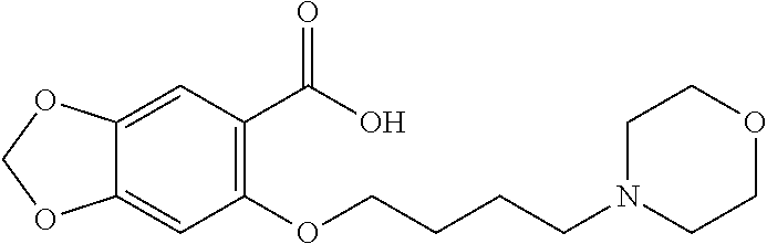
C12=CC(OCCCCN3CCOCC3)=C(C(O)=O)C=C1OCO2
